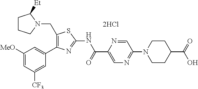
C1([MeO])=CC([CF3])=CC(C2=C(CN3C([Et])CCC3)SC(NC(C3=CN=C(N4CCC(C(=O)O)CC4)C=N3)=O)=N2)=C1.[2HCl]
